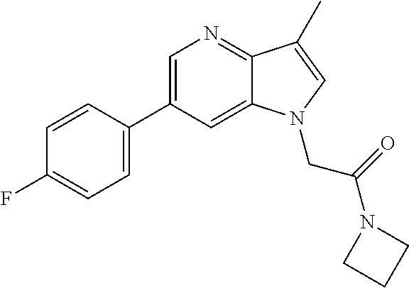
C1=C(C2=CC=C(F)C=C2)C=C2C(=N1)C(C)=CN2CC(N1CCC1)=O
